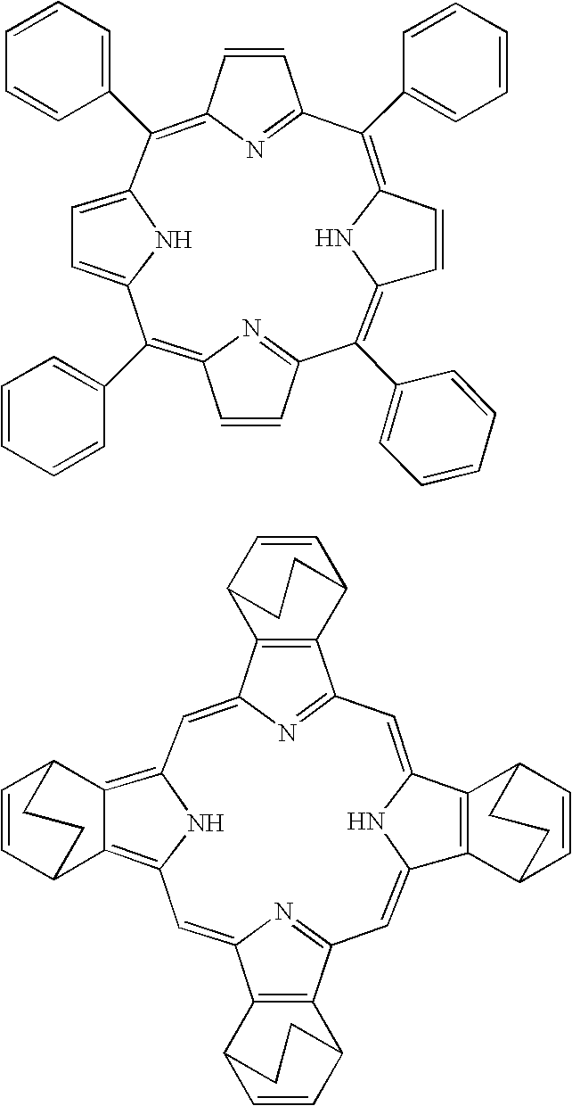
C12=C(C3=CC=CC=C3)C3=CC=C(C(C4=CC=CC=C4)=C4C=CC(=N4)C(C4=CC=CC=C4)=C4C=CC(=C(C5=CC=CC=C5)C(=N1)C=C2)N4)N3.C12=CC3=C4C(=C(C=C5C6=C(C(=N5)C=C5C7=C(C(=CC(=N1)C1=C2C2C=CC1CC2)N5)C1C=CC7CC1)C1C=CC6CC1)N3)C1C=CC4CC1
